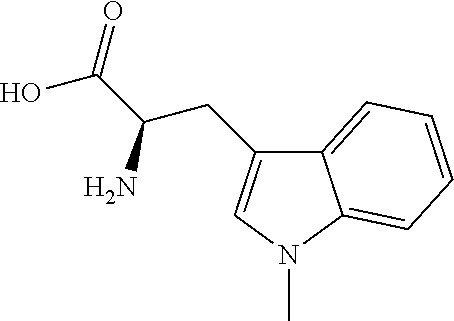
C12=CC=CC=C1N(C)C=C2CC(C(=O)O)N
